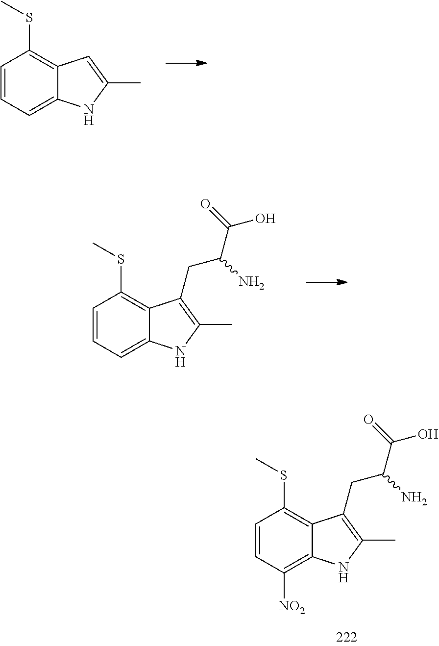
C1=CC=C2C(=C1SC)C=C(C)N2.C1=CC=C2C(=C1SC)C(CC(C(O)=O)N)=C(C)N2.C1=CC([NO2])=C2C(=C1SC)C(CC(C(O)=O)N)=C(C)N2
